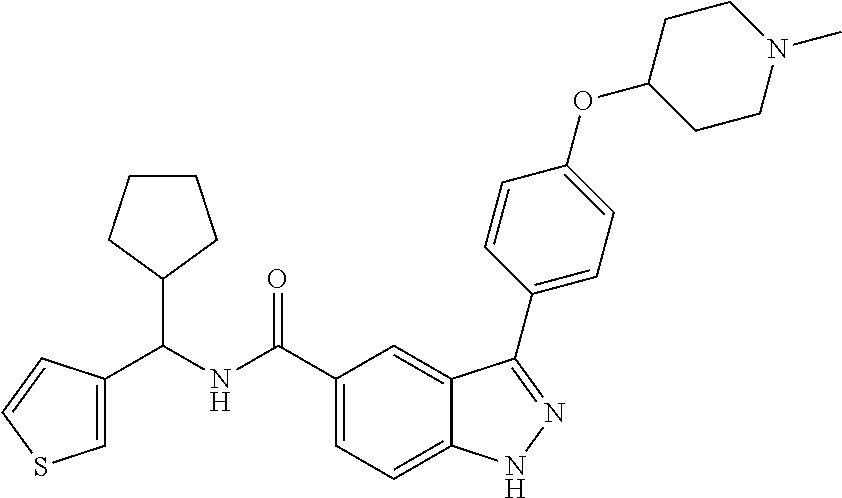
C1=C(C(NC(C2=CC=C3C(=C2)C(C2=CC=C(OC4CCN(C)CC4)C=C2)=NN3)=O)C2CCCC2)C=CS1
